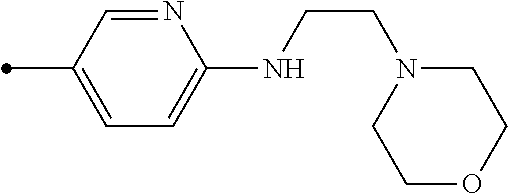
N1=CC(C)=CC=C1NCCN1CCOCC1
